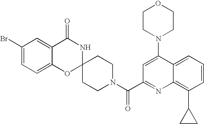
C1(Br)=CC=C2C(=C1)C(=O)NC1(O2)CCN(C(=O)C2=NC3=C(C4CC4)C=CC=C3C(N3CCOCC3)=C2)CC1
